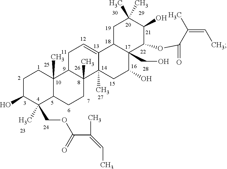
C1C(O)C(COC(C(C)=CC)=O)(C)C2C(C)(C1)C1C(C)(CC2)C2(C)C(=CC1)C1C(CO)(C(O)C2)C(OC(C(=CC)C)=O)C(O)C(C)(C)C1
